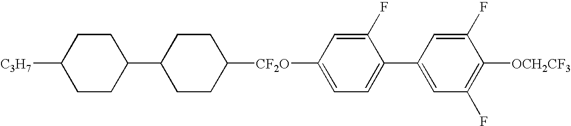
[CF2O](C1=CC=C(C2=CC(F)=C([OCH2CF3])C(F)=C2)C(F)=C1)C1CCC(C2CCC([C3H7])CC2)CC1
